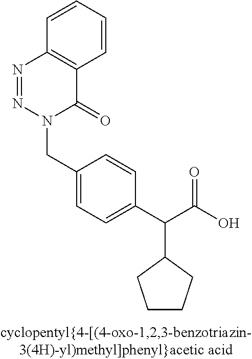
N1(CC2=CC=C(C(C(O)=O)C3CCCC3)C=C2)C(=O)C2=C(N=N1)C=CC=C2
